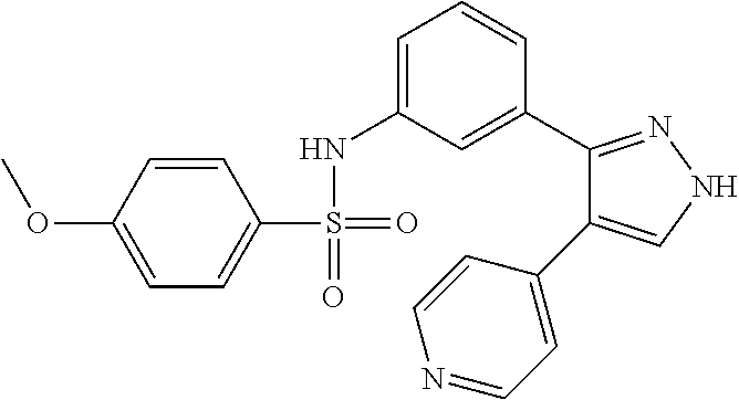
O(C1=CC=C(S(=O)(NC2=CC=CC(C3=NNC=C3C3=CC=NC=C3)=C2)=O)C=C1)C
